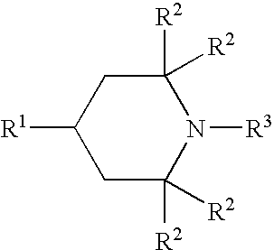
C1([R2])([R2])CC([R1])CC([R2])([R2])N1[R3]
